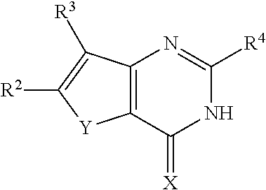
C12=C(C(=[X])NC([R4])=N1)[Y]C([R2])=C2[R3]
